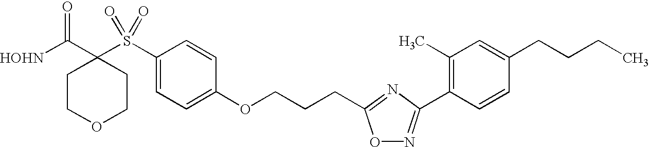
[HOHN]C(C1(S(C2=CC=C(OCCCC3=NC(C4=C(C)C=C(CCCC)C=C4)=NO3)C=C2)(=O)=O)CCOCC1)=O
